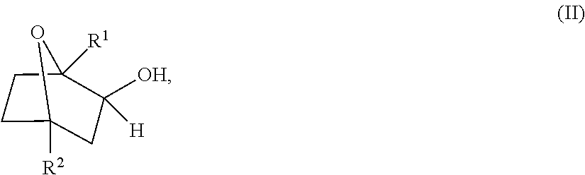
[OH]C1([H])C2([R1])CCC([R2])(O2)C1
